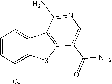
C1=CC(Cl)=C2C(=C1)C1=C(S2)C(C(=O)N)=CN=C1N
